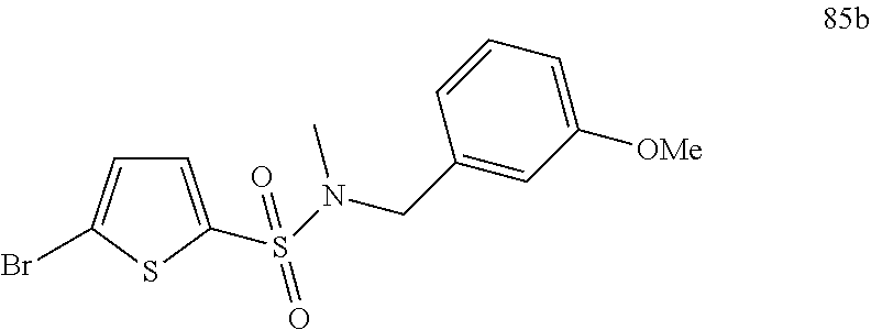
C1=C(S(=O)(N(C)CC2=CC([OMe])=CC=C2)=O)SC(Br)=C1
